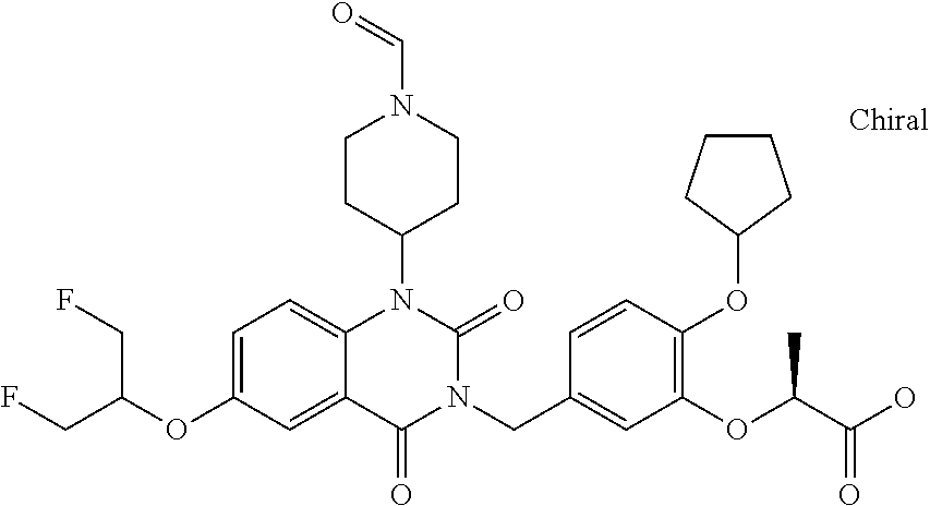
C1=C(OC(CF)CF)C=C2C(=C1)N(C1CCN(C=O)CC1)C(=O)N(CC1=CC(OC(C(O)=O)C)=C(OC3CCCC3)C=C1)C2=O
